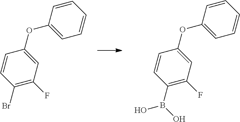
C1=C(OC2=CC=CC=C2)C=CC(Br)=C1F.C1=C(OC2=CC=CC=C2)C=CC(B(O)O)=C1F
